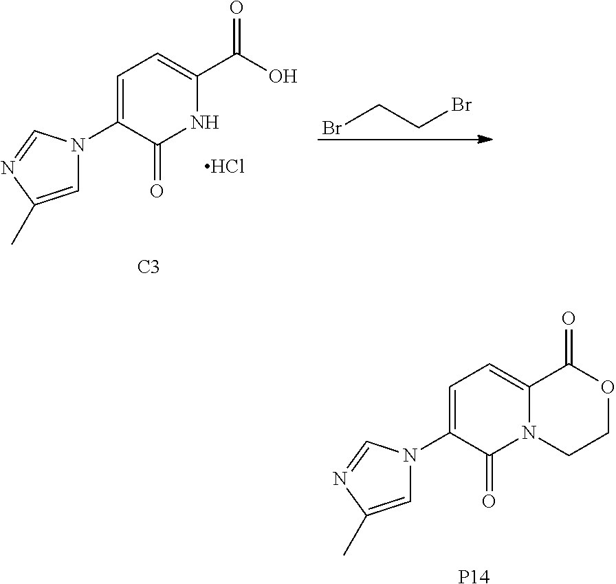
C1=C(N2C=C(C)N=C2)C(=O)NC(C(O)=O)=C1.Cl.[C3].BrCCBr.C1=C(N2C=C(C)N=C2)C(=O)N2C(=C1)C(=O)OCC2.[P14]
